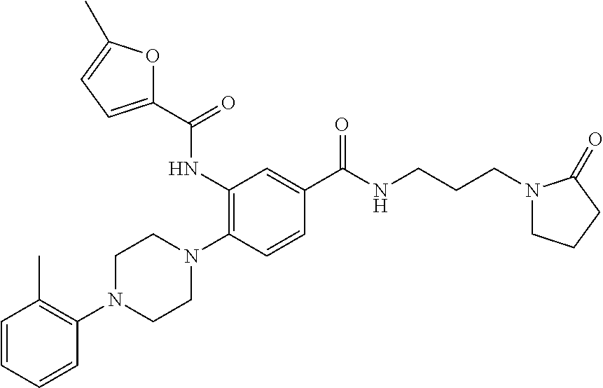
C1=CC=CC(N2CCN(C3=C(NC(=O)C4=CC=C(C)O4)C=C(C(NCCCN4CCCC4=O)=O)C=C3)CC2)=C1C
